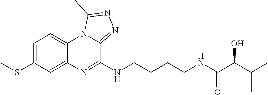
C1=C(SC)C=C2C(=C1)N1C(=NN=C1C)C(NCCCCNC(=O)C(C(C)C)O)=N2
